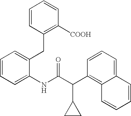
C1=CC=C(NC(C(C2=C3C(=CC=C2)C=CC=C3)C2CC2)=O)C(CC2=C([COOH])C=CC=C2)=C1
